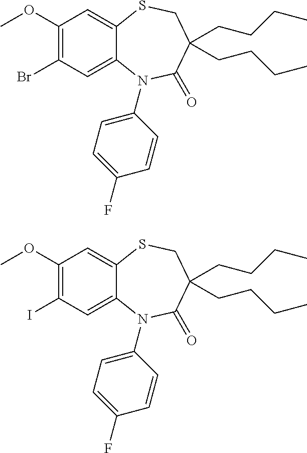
C1(OC)=C(Br)C=C2C(=C1)SCC(CCCC)(CCCC)C(=O)N2C1=CC=C(F)C=C1.C1(OC)=C(I)C=C2C(=C1)SCC(CCCC)(CCCC)C(=O)N2C1=CC=C(F)C=C1
